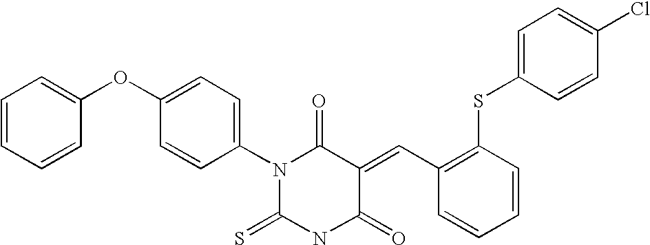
O=C1C(=CC2=C(SC3=CC=C(Cl)C=C3)C=CC=C2)C(=O)N(C2=CC=C(OC3=CC=CC=C3)C=C2)C(=S)N1
